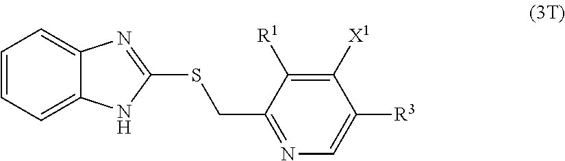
C1=CC=C2C(=C1)N=C(SCC1=NC=C([R3])C([X1])=C1[R1])N2
